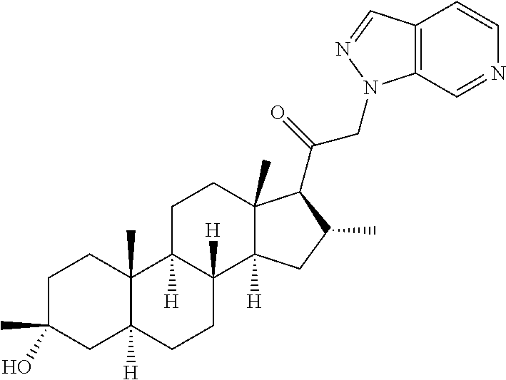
C1C(C)(O)CC2([H])C(C)(C1)C1([H])C([H])(CC2)C2([H])C(C)(CC1)C(C(=O)CN1C3=C(C=CN=C3)C=N1)C(C)C2
